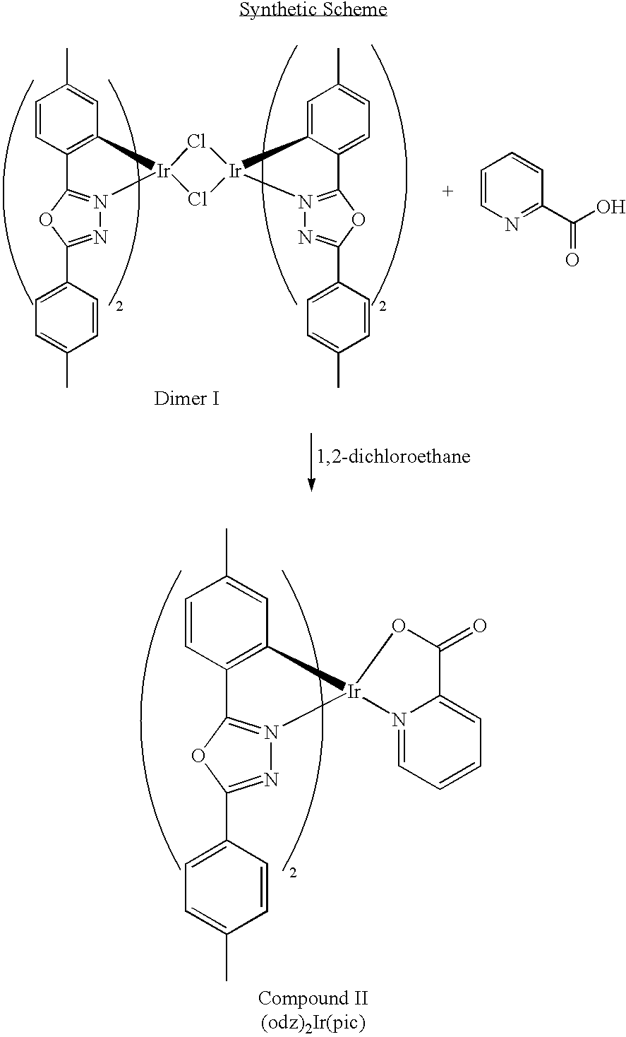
C1=CC2=C(C=C1C)[Ir]1(N3=C2OC(C2=CC=C(C)C=C2)=N3)Cl[Ir]2(Cl1)C1=CC(C)=CC=C1C1=N2N=C(C2=CC=C(C)C=C2)O1.N1=C(C(O)=O)C=CC=C1.C1=CC2=C(C=C1C)[Ir]1(N3=C2OC(C2=CC=C(C)C=C2)=N3)N2=CC=CC=C2C(=O)O1
